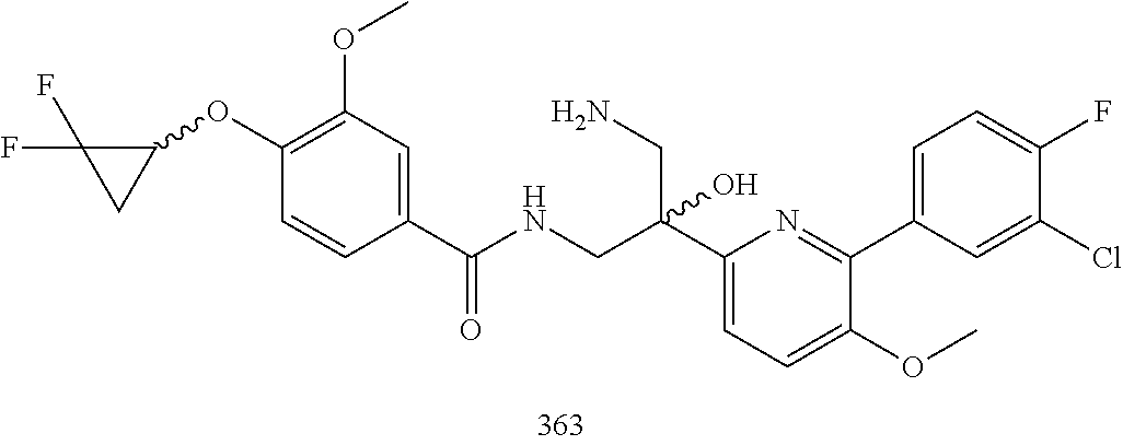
C1(C(CNC(=O)C2=CC(OC)=C(OC3C(F)(F)C3)C=C2)(O)CN)=CC=C(OC)C(C2=CC=C(F)C(Cl)=C2)=N1
